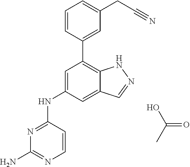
OC(=O)C.N1=C(NC2=CC(C3=CC(CC#N)=CC=C3)=C3C(=C2)C=NN3)C=CN=C1N
